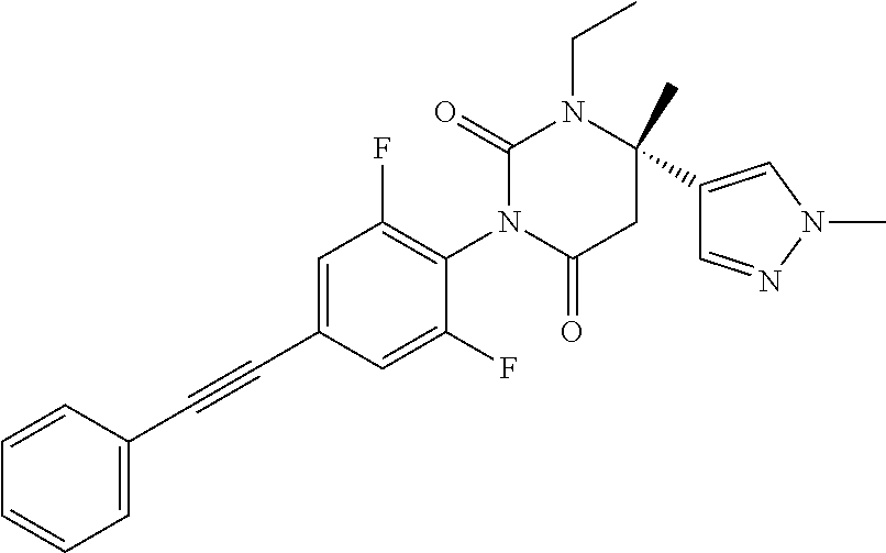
C1=CC=CC=C1C#CC1=CC(F)=C(N2C(=O)CC(C)(C3=CN(C)N=C3)N(CC)C2=O)C(F)=C1
